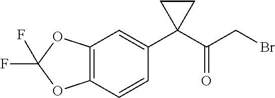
C12=C(C=CC(C3(C(CBr)=O)CC3)=C1)OC(F)(F)O2
